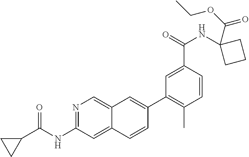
N1=C(NC(C2CC2)=O)C=C2C(=C1)C=C(C1=C(C)C=CC(C(NC3(C(=O)OCC)CCC3)=O)=C1)C=C2
